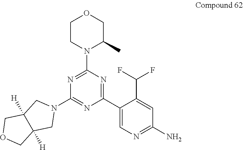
C1CN(C2=NC(N3CC4([H])C([H])(C3)COC4)=NC(C3=CN=C(N)C=C3C(F)F)=N2)C(C)CO1
